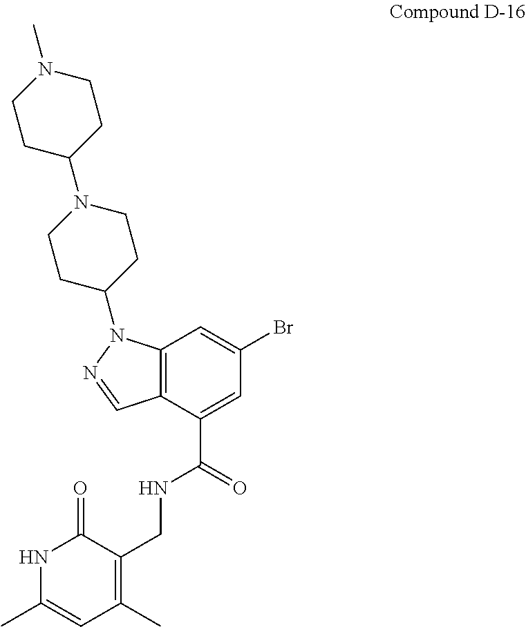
O=C1C(CNC(C2=CC(Br)=CC3=C2C=NN3C2CCN(C3CCN(C)CC3)CC2)=O)=C(C)C=C(C)N1
